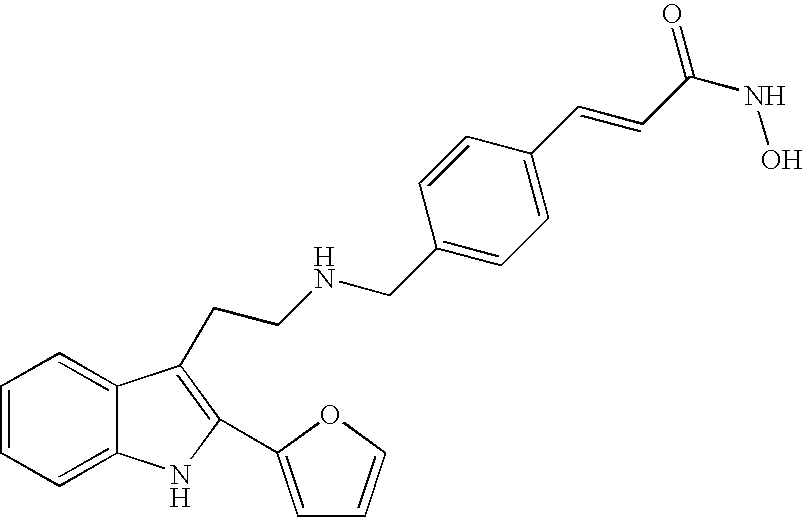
C1=CC=C2C(=C1)C(CCNCC1=CC=C(C=CC(NO)=O)C=C1)=C(C1=CC=CO1)N2
